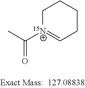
CC([15N+]1=CCCCC1)=O
